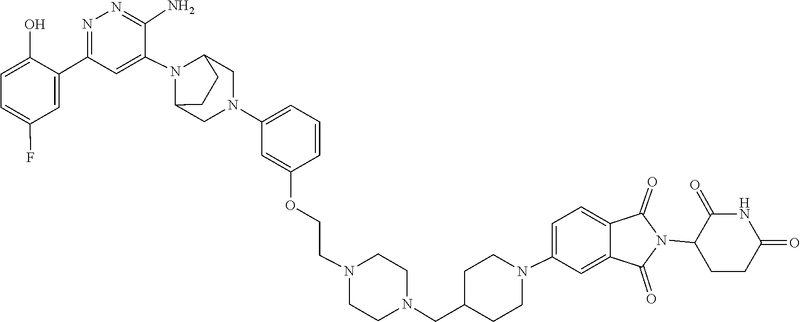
C1CN(CC2CCN(C3=CC=C4C(=C3)C(=O)N(C3CCC(=O)NC3=O)C4=O)CC2)CCN1CCOC1=CC(N2CC3CCC(N3C3=CC(C4=CC(F)=CC=C4O)=NN=C3N)C2)=CC=C1
